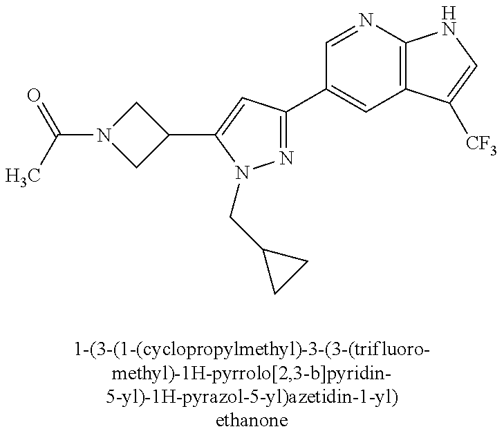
N1=C(C2=CC3=C(N=C2)NC=C3[CF3])C=C(C2CN(C(=O)C)C2)N1CC1CC1
